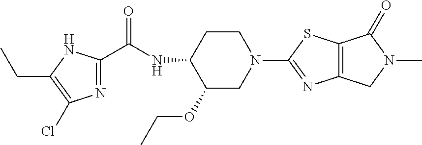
C1(OCC)CN(C2=NC3=C(S2)C(=O)N(C)C3)CCC1NC(C1=NC(Cl)=C(CC)N1)=O
